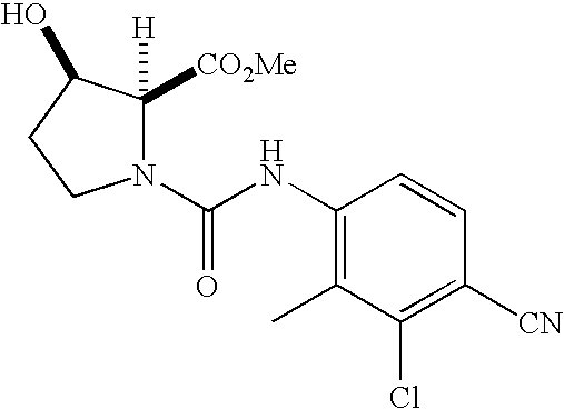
N1(C(NC2=C(C)C(Cl)=C([CN])C=C2)=O)C([H])([CO2Me])C(O)CC1
